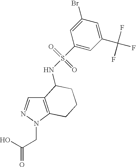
C12=C(N(CC(=O)O)N=C1)CCCC2NS(=O)(=O)C1=CC(C(F)(F)F)=CC(Br)=C1
